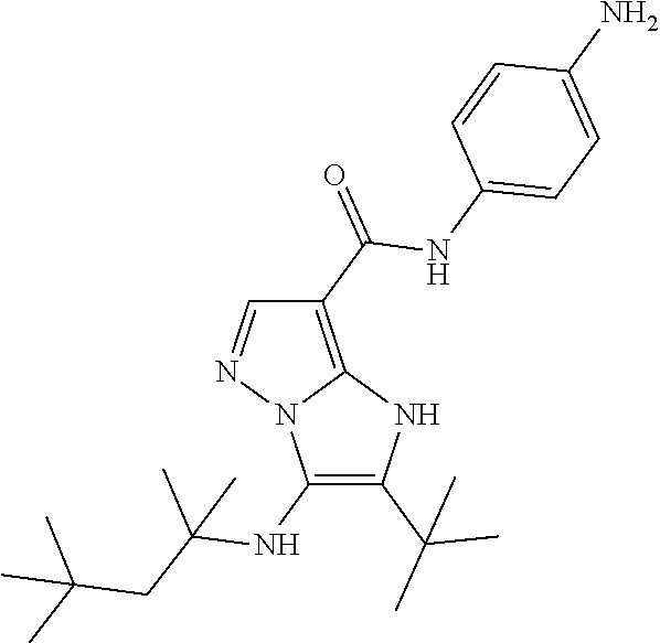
C1(C(=O)NC2=CC=C(N)C=C2)=C2N(N=C1)C(NC(CC(C)(C)C)(C)C)=C(C(C)(C)C)N2
